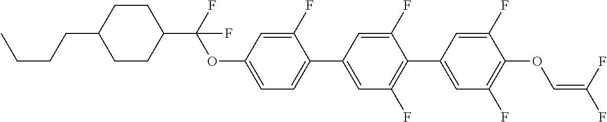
C1CC(C(F)(OC2=CC=C(C3=CC(F)=C(C4=CC(F)=C(OC=C(F)F)C(F)=C4)C(F)=C3)C(F)=C2)F)CCC1CCCC
